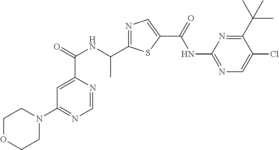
C1=NC(C(=O)NC(C2=NC=C(C(=O)NC3=NC=C(Cl)C(C(C)(C)C)=N3)S2)C)=CC(N2CCOCC2)=N1
